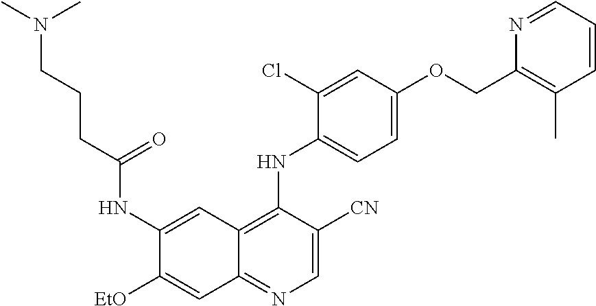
C1=C([CN])C(NC2=CC=C(OCC3=C(C)C=CC=N3)C=C2Cl)=C2C(=N1)C=C([EtO])C(NC(CCCN(C)C)=O)=C2
